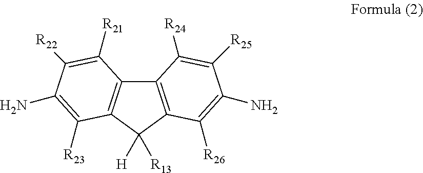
C12=C(C([H])([R13])C3=C1C([R21])=C([R22])C(N)=C3[R23])C([R26])=C(N)C([R25])=C2[R24]
